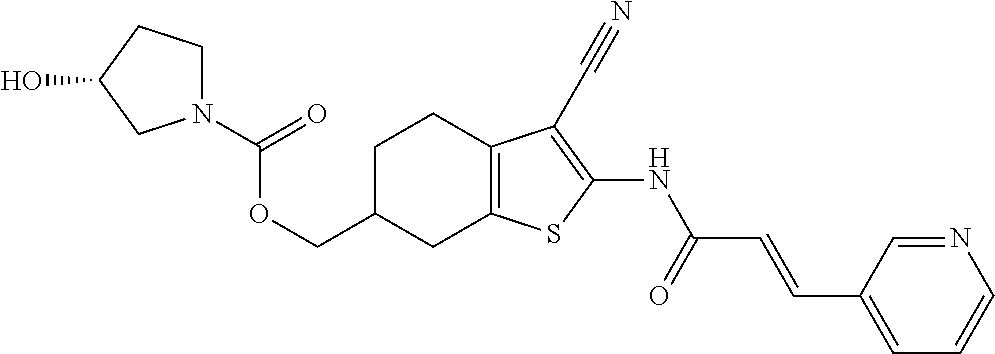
C(C1CC2=C(CC1)C(C#N)=C(NC(C=CC1=CC=CN=C1)=O)S2)OC(=O)N1CCC(O)C1
